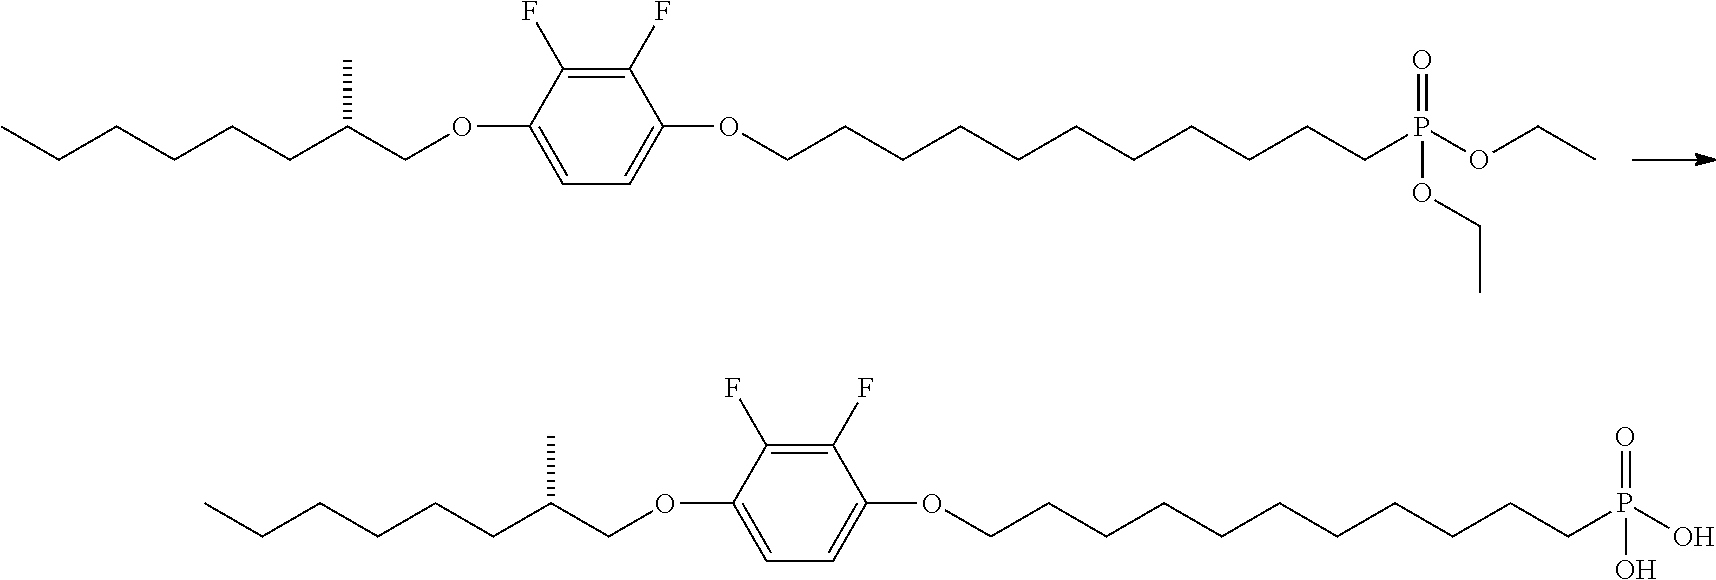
CCCCCCC(COC1=CC=C(OCCCCCCCCCCCP(=O)(OCC)OCC)C(F)=C1F)C.CCCCCCC(COC1=CC=C(OCCCCCCCCCCCP(=O)(O)O)C(F)=C1F)C
